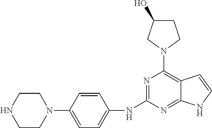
C1CNCCN1C1=CC=C(NC2=NC(N3CCC(O)C3)=C3C(=N2)NC=C3)C=C1
